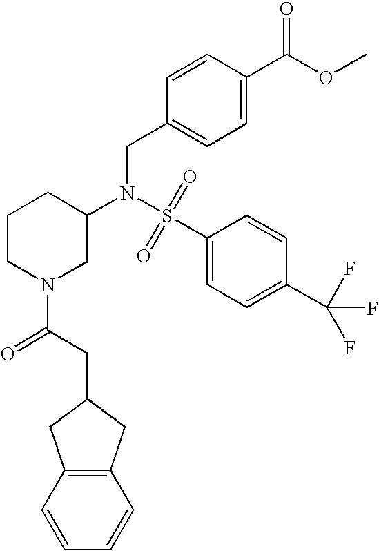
S(=O)(N(CC1=CC=C(C(OC)=O)C=C1)C1CN(C(=O)CC2CC3=C(C2)C=CC=C3)CCC1)(C1=CC=C(C(F)(F)F)C=C1)=O
